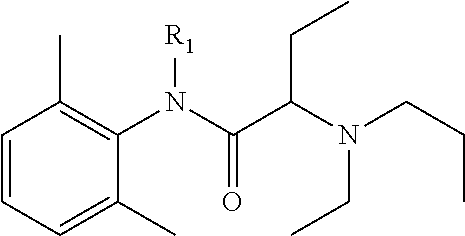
C1=CC=C(C)C(N(C(C(N(CCC)CC)CC)=O)[R1])=C1C
